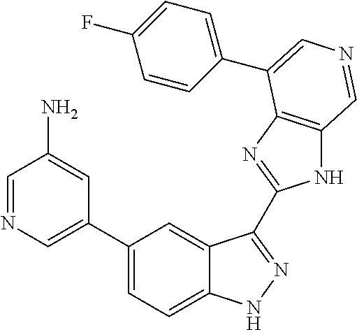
C1(C2=CN=CC(N)=C2)=CC=C2C(=C1)C(C1=NC3=C(N1)C=NC=C3C1=CC=C(F)C=C1)=NN2
